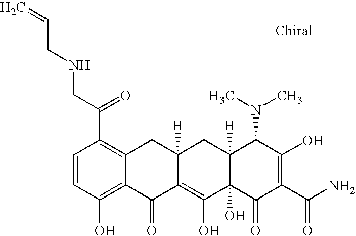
C1=CC(O)=C2C(=C1C(=O)CNCC=C)CC1([H])C(=C(O)C3(O)C([H])(C1)C(N(C)C)C(O)=C(C(N)=O)C3=O)C2=O
